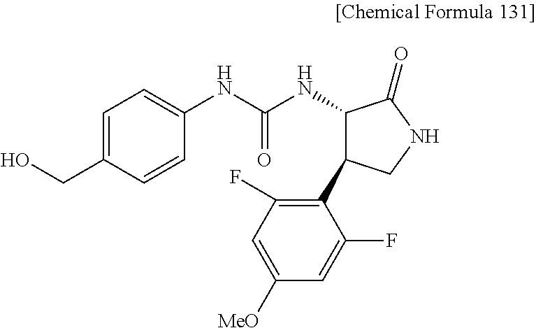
C1=C(CO)C=CC(NC(=O)NC2C(C3=C(F)C=C([MeO])C=C3F)CNC2=O)=C1
